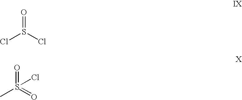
O=S(Cl)Cl.O=S(=O)(C)Cl
